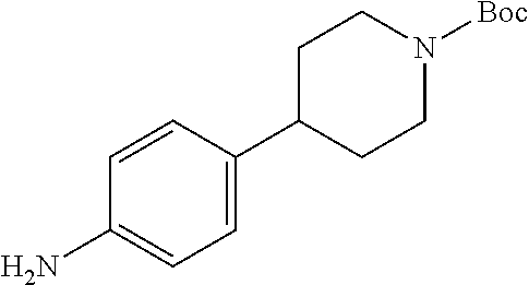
C1=CC(C2CCN([Boc])CC2)=CC=C1N
